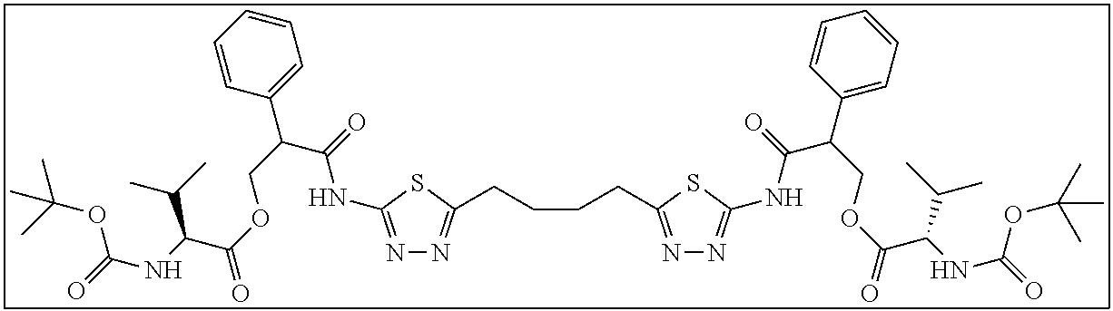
N1=C(NC(C(C2=CC=CC=C2)COC(=O)C(NC(=O)OC(C)(C)C)C(C)C)=O)SC(CCCCC2=NN=C(NC(C(C3=CC=CC=C3)COC(=O)C(NC(=O)OC(C)(C)C)C(C)C)=O)S2)=N1
